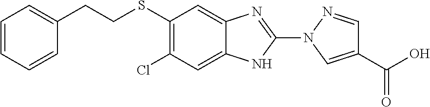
C1(SCCC2=CC=CC=C2)=C(Cl)C=C2C(=C1)N=C(N1C=C(C(=O)O)C=N1)N2
